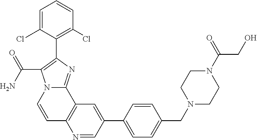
C12=C(C=C(C3=CC=C(CN4CCN(C(=O)CO)CC4)C=C3)C=N1)C1=NC(C3=C(Cl)C=CC=C3Cl)=C(C(N)=O)N1C=C2
